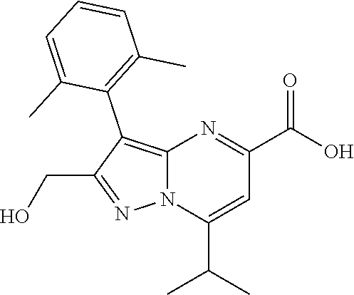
C12=C(C3=C(C)C=CC=C3C)C(CO)=NN1C(C(C)C)=CC(C(O)=O)=N2
